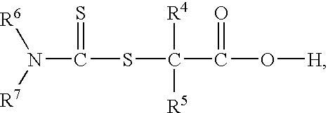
N(C(SC(C(O[H])=O)([R4])[R5])=S)([R7])[R6]
